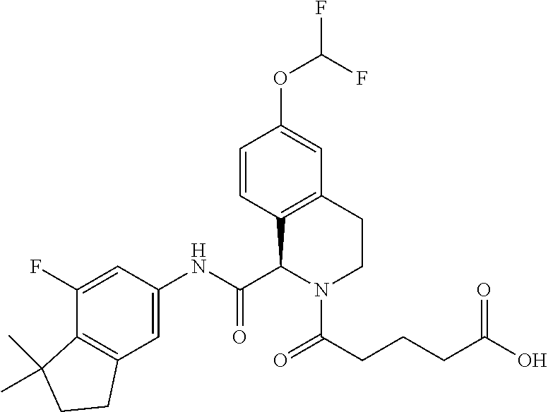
C1=CC2=C(C=C1OC(F)F)CCN(C(CCCC(O)=O)=O)C2C(NC1=CC2=C(C(F)=C1)C(C)(C)CC2)=O
